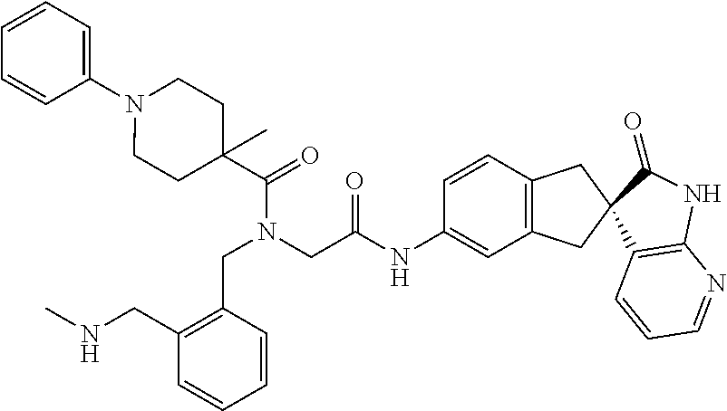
C1=CC=CC=C1N1CCC(C(=O)N(CC(=O)NC2=CC3=C(C=C2)CC2(C3)C(=O)NC3=C2C=CC=N3)CC2=C(CNC)C=CC=C2)(C)CC1
